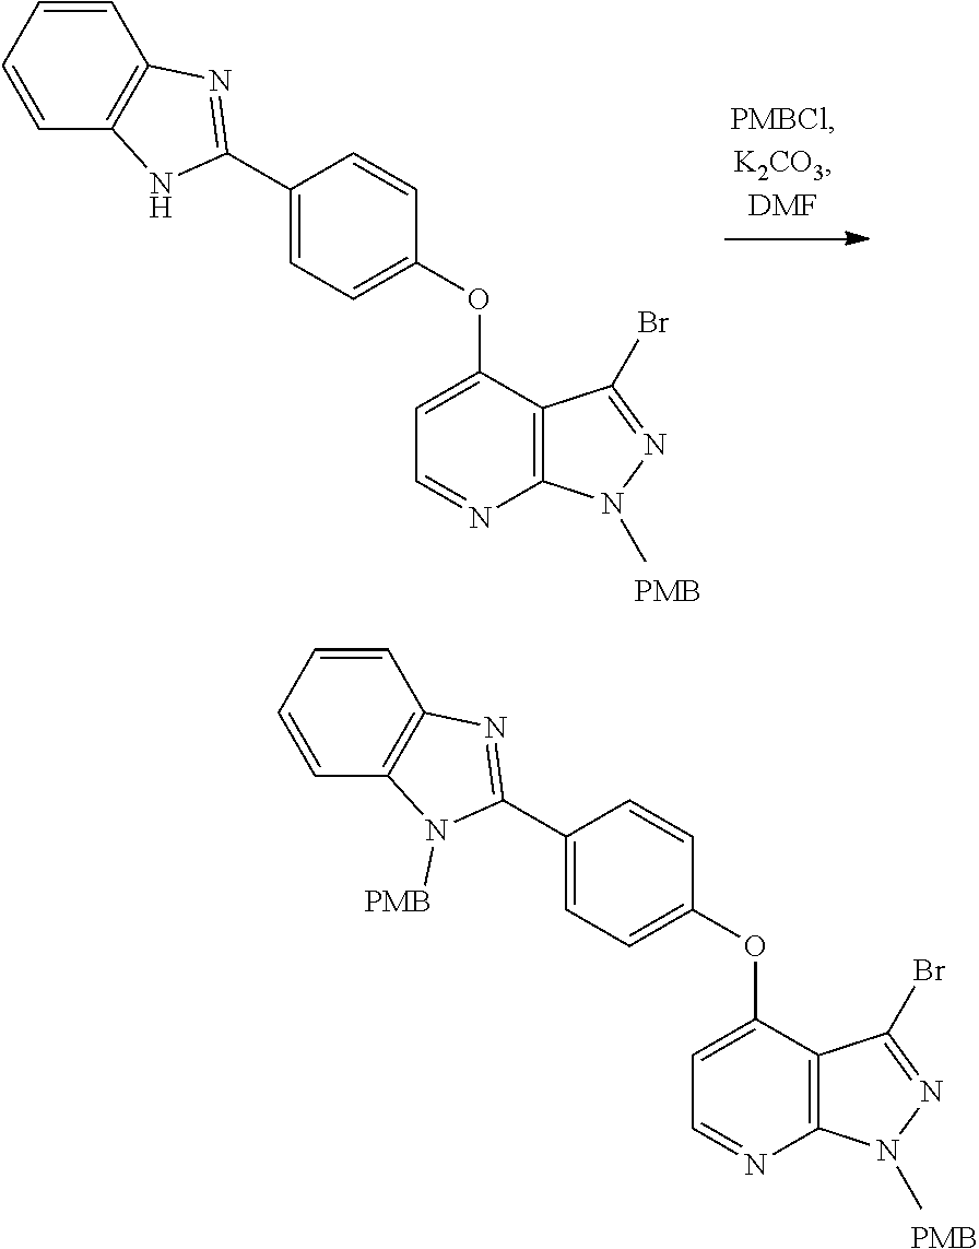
C1(C2=NC3=C(C=CC=C3)N2)=CC=C(OC2=CC=NC3=C2C(Br)=NN3[PMB])C=C1.C1(C2=NC3=C(C=CC=C3)N2[PMB])=CC=C(OC2=CC=NC3=C2C(Br)=NN3[PMB])C=C1
